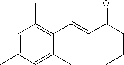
C1=C(C)C=C(C)C(C=CC(CCC)=O)=C1C
